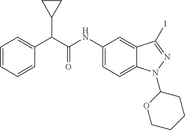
C1=CC=CC(C(C(NC2=CC=C3C(=C2)C(I)=NN3C2OCCCC2)=O)C2CC2)=C1
